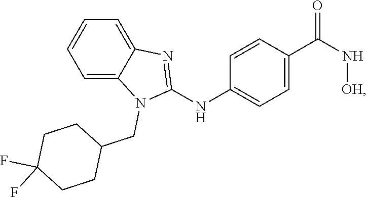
C1=CC(C(N[OH])=O)=CC=C1NC1=NC2=CC=CC=C2N1CC1CCC(F)(F)CC1
